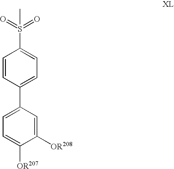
C1=CC(C2=CC=C([OR207])C([OR208])=C2)=CC=C1S(=O)(=O)C
